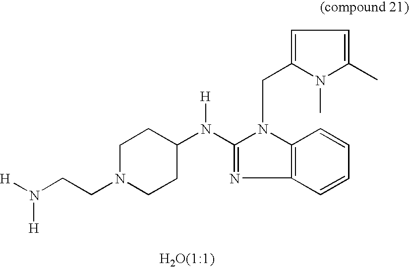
N(C1=NC2=C(N1CC1=CC=C(C)N1C)C=CC=C2)(C1CCN(CCN([H])[H])CC1)[H]
